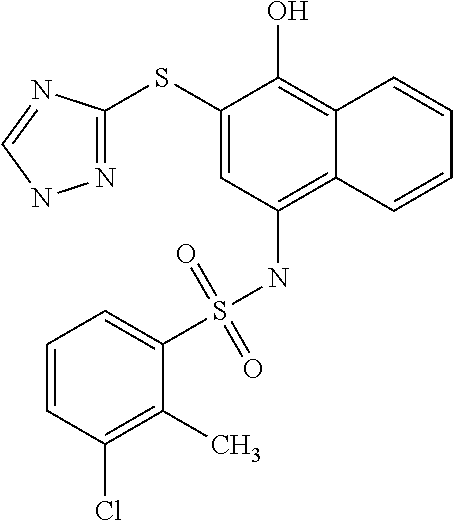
C1(SC2=NNC=N2)=CC(NS(C2=CC=CC(Cl)=C2C)(=O)=O)=C2C(=C1O)C=CC=C2
